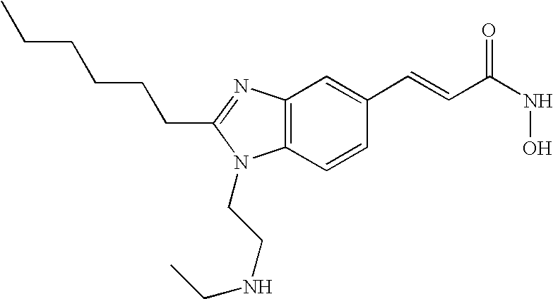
C12=C(N=C(CCCCCC)N1CCNCC)C=C(C=CC(=O)NO)C=C2
